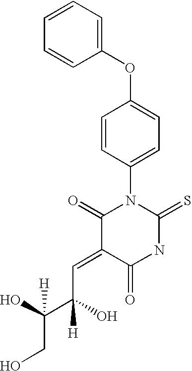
C(=C1C(=O)NC(=S)N(C2=CC=C(OC3=CC=CC=C3)C=C2)C1=O)C(O)(C(CO)(O)[H])[H]
